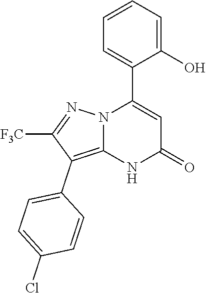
C1(O)=CC=CC=C1C1=CC(=O)NC2=C(C3=CC=C(Cl)C=C3)C([F3C])=NN12
